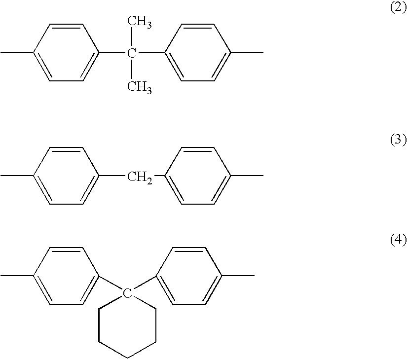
CC1=CC=C(C(C)(C)C2=CC=C(C)C=C2)C=C1.CC1=CC=C(CC2=CC=C(C)C=C2)C=C1.C1(C)=CC=C(C2(C3=CC=C(C)C=C3)CCCCC2)C=C1
